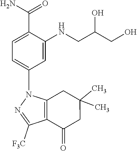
N1(C2=CC=C(C(N)=O)C(NCC(CO)O)=C2)C2=C(C([F3C])=N1)C(=O)CC(C)(C)C2
